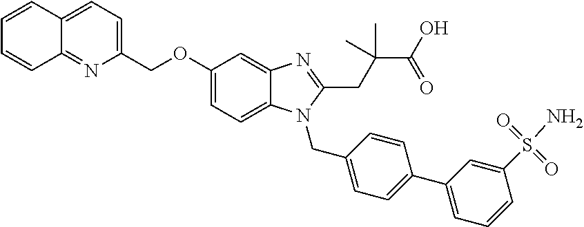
C1(COC2=CC=C3C(=C2)N=C(CC(C(O)=O)(C)C)N3CC2=CC=C(C3=CC=CC(S(N)(=O)=O)=C3)C=C2)=CC=C2C(=N1)C=CC=C2
